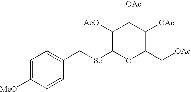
C1=C([MeO])C=CC(C[Se]C2OC(C[OAc])C([OAc])C([OAc])C2[AcO])=C1
